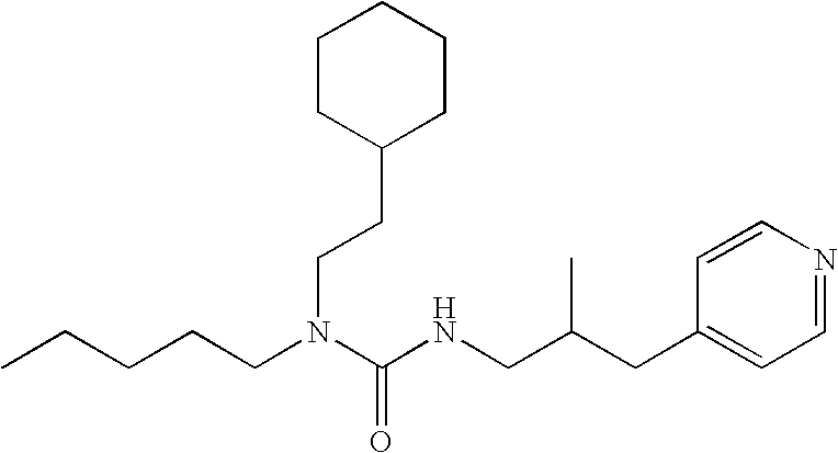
C1=CC(CC(CNC(=O)N(CCC2CCCCC2)CCCCC)C)=CC=N1
